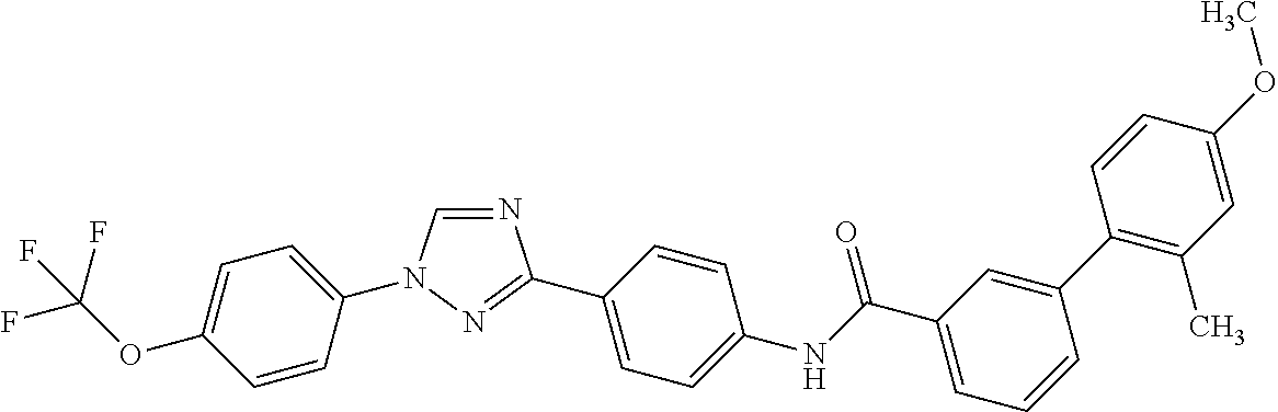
N1=CN(C2=CC=C(OC(F)(F)F)C=C2)N=C1C1=CC=C(NC(C2=CC=CC(C3=C(C)C=C(OC)C=C3)=C2)=O)C=C1
